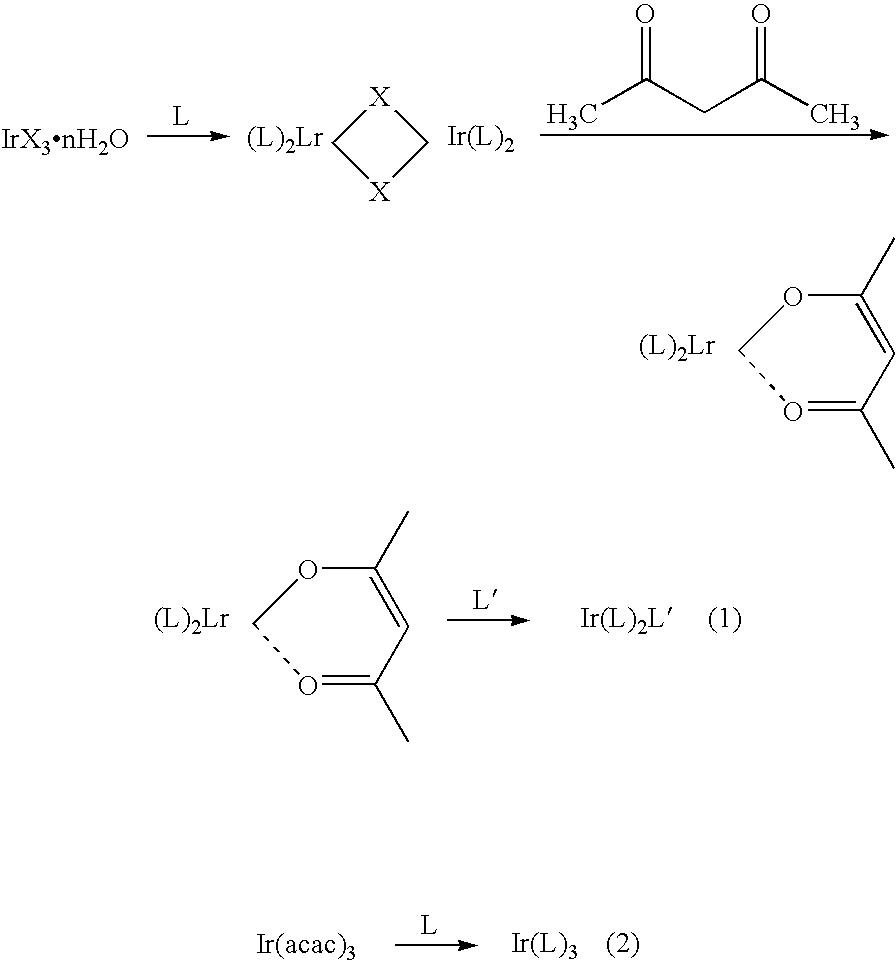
[X]1C[X]C1.CC(CC(C)=O)=O.O1=C(C)C=C(C)OC1.O1=C(C)C=C(C)OC1
